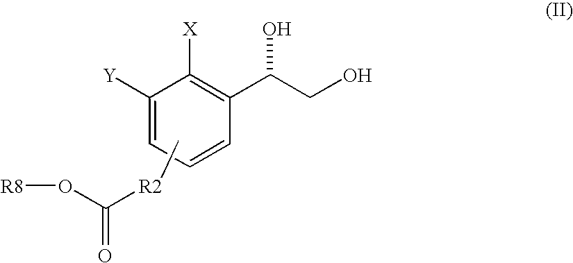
C1=CC=C([Y])C([X])=C1C(CO)O.C[R2]C(=O)O[R8]
